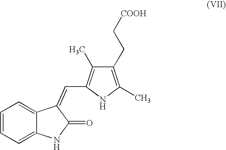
C1=CC=C2C(=C1)C(=CC1=C(C)C(CC[COOH])=C(C)N1)C(=O)N2
